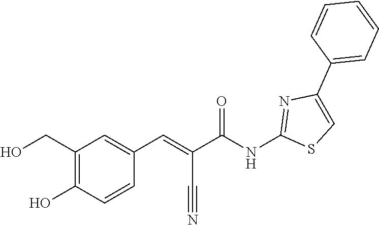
C1=CC(C2=CSC(NC(C(=CC3=CC(CO)=C(O)C=C3)C#N)=O)=N2)=CC=C1
